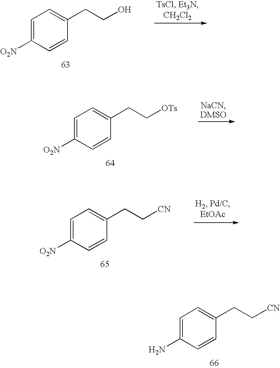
C1=C([O2N])C=CC(CCO)=C1.C1=C([O2N])C=CC(CC[OTs])=C1.C1=C([O2N])C=CC(CC[CN])=C1.C1=C(N)C=CC(CC[CN])=C1
